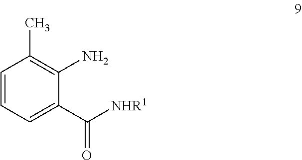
C1=CC=C(C(=O)[NHR1])C(N)=C1C
